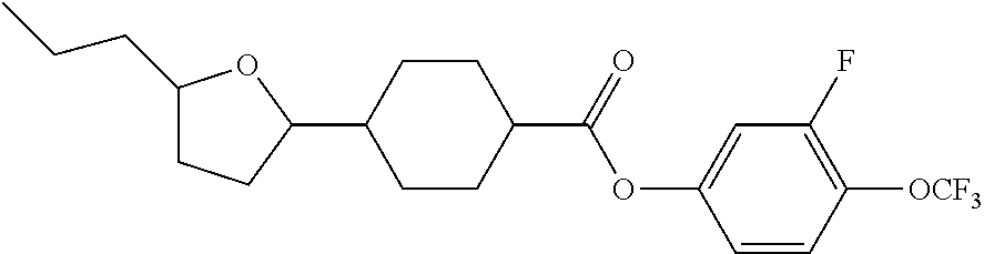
C1(CCC)CCC(C2CCC(C(OC3=CC(F)=C([OCF3])C=C3)=O)CC2)O1
